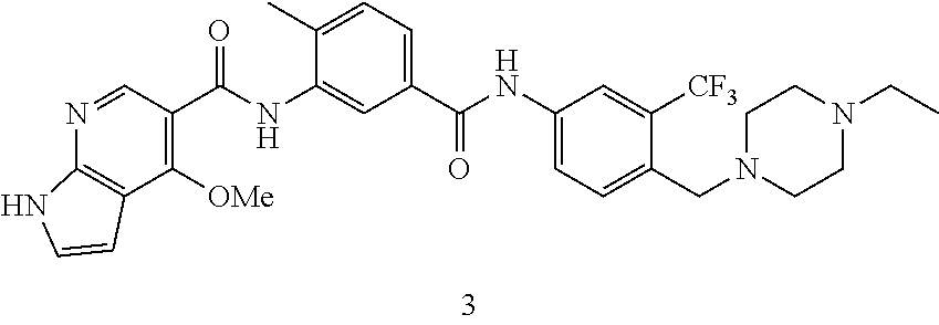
C1([OMe])=C(C(NC2=CC(C(NC3=CC=C(CN4CCN(CC)CC4)C([CF3])=C3)=O)=CC=C2C)=O)C=NC2=C1C=CN2
